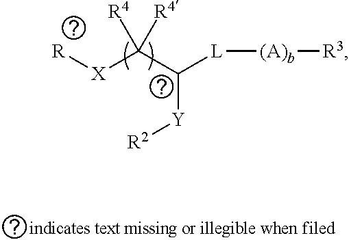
[R][X]C(C([L][(A)b][R3])[Y][R2])([R4])[R4]
